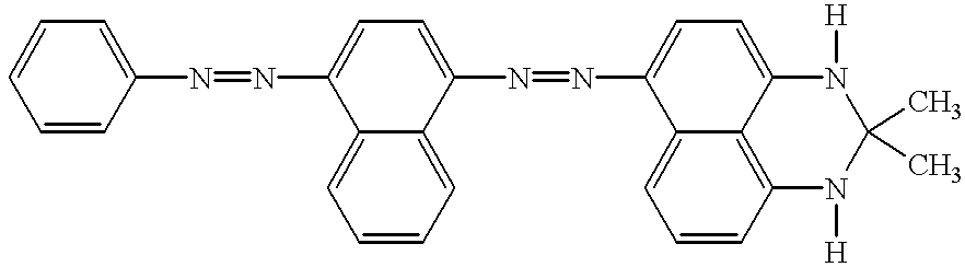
C1=CC=CC(N=NC2=CC=C(N=NC3=CC=C4C5=C(C=CC=C35)N([H])C(C)(C)N4[H])C3=CC=CC=C23)=C1
